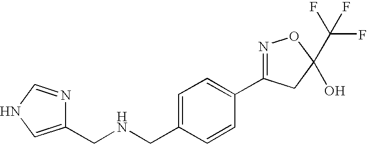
C1(CNCC2=CNC=N2)=CC=C(C2=NOC(C(F)(F)F)(O)C2)C=C1
